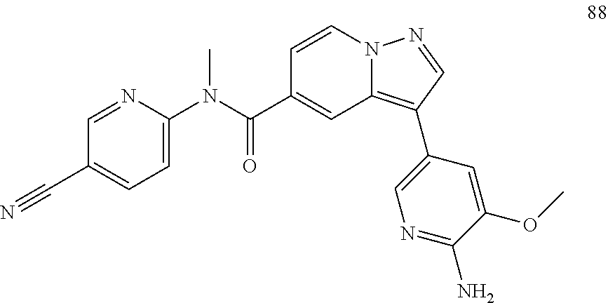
C1=CN2C(=C(C3=CN=C(N)C(OC)=C3)C=N2)C=C1C(N(C1=CC=C(C#N)C=N1)C)=O
